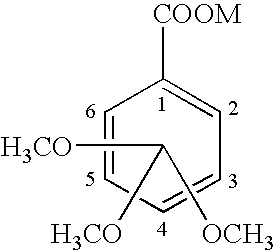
C1=C([COOM])C=CC=C1.[H3CO]C([OCH3])[H3CO]
